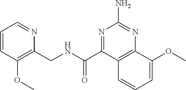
C1=CC(OC)=C(CNC(=O)C2=NC(N)=NC3=C2C=CC=C3OC)N=C1
